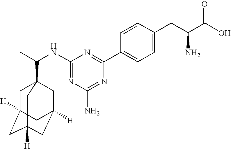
N(C1=NC(N)=NC(C2=CC=C(CC(C(O)=O)N)C=C2)=N1)C(C)C12CC3([H])CC([H])(CC([H])(C1)C3)C2
